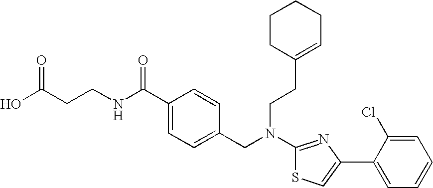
N(C1=NC(C2=CC=CC=C2Cl)=CS1)(CC1=CC=C(C(NCCC(O)=O)=O)C=C1)CCC1=CCCCC1
